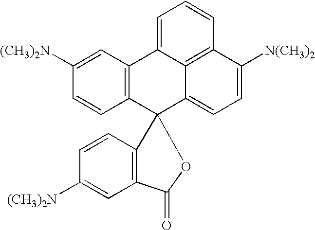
C12=C(C=CC([(CH3)2N])=C1)C1(OC2=O)C2=C(C=C([(CH3)2N])C=C2)C2=CC=CC3=C2C1=CC=C3[N(CH3)2]
